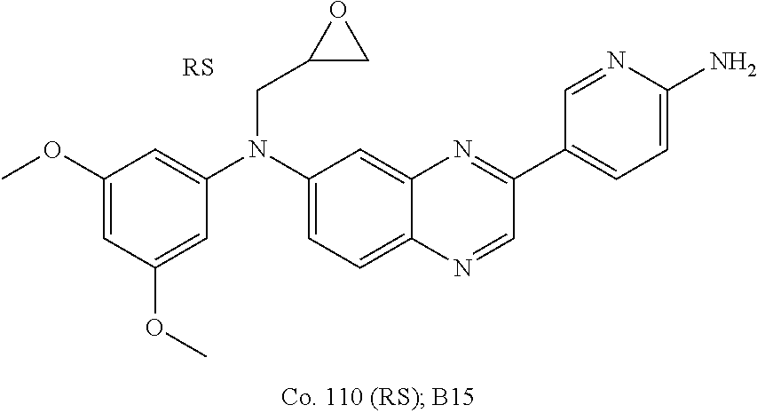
C1(OC)=CC(OC)=CC(N(C2=CC=C3C(=C2)N=C(C2=CC=C(N)N=C2)C=N3)CC2CO2)=C1
